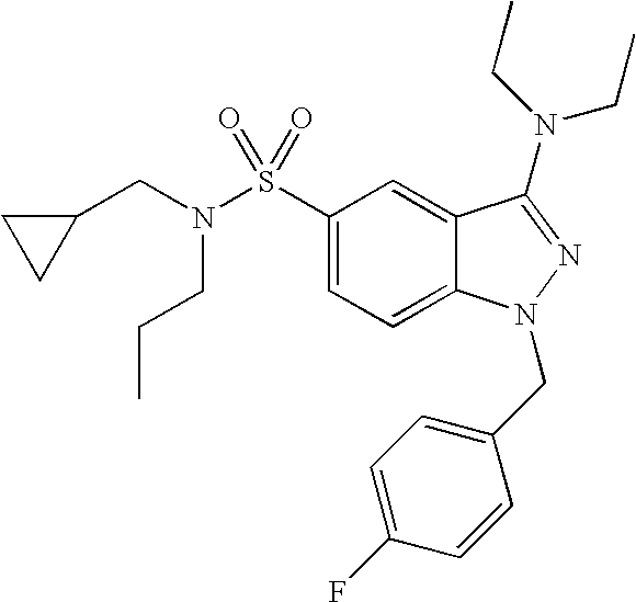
C1(S(N(CCC)CC2CC2)(=O)=O)=CC=C2C(=C1)C(N(CC)CC)=NN2CC1=CC=C(F)C=C1
